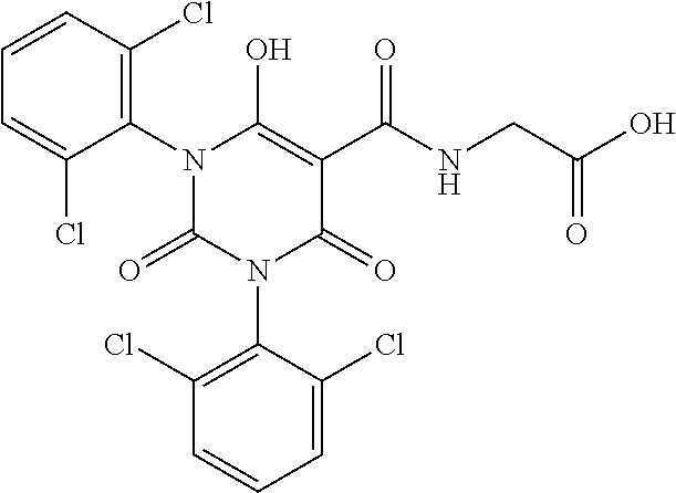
C1=CC(Cl)=C(N2C(=O)N(C3=C(Cl)C=CC=C3Cl)C(=O)C(C(NCC(O)=O)=O)=C2O)C(Cl)=C1
